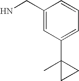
C1(CN)=CC(C2(C)CC2)=CC=C1
